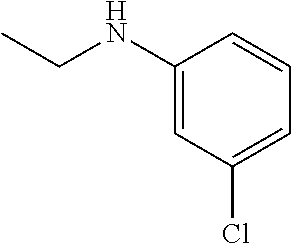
C1(NCC)=CC(Cl)=CC=C1
